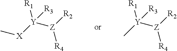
C[X][Y]([Z]([R2])[R4])([R1])[R3].C[Y]([Z]([R2])[R4])([R1])[R3]
